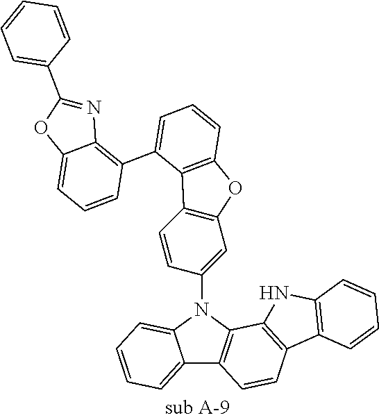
C12=CC=CC=C1N(C1=CC3=C(C=C1)C1=C(O3)C=CC=C1C1=C3C(=CC=C1)OC(C1=CC=CC=C1)=N3)C1=C2C=CC2=C1NC1=C2C=CC=C1
